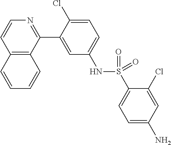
C12=C(C(C3=CC(NS(=O)(=O)C4=CC=C(N)C=C4Cl)=CC=C3Cl)=NC=C1)C=CC=C2
